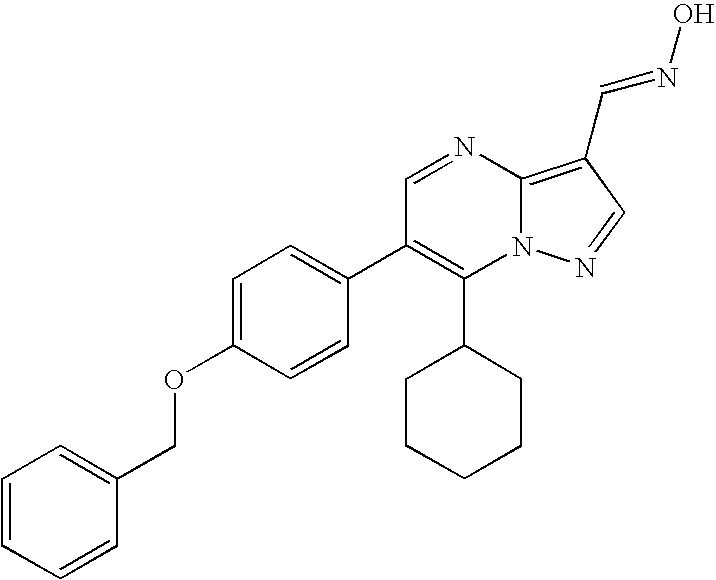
C1(C2CCCCC2)=C(C2=CC=C(OCC3=CC=CC=C3)C=C2)C=NC2=C(C=NO)C=NN12
